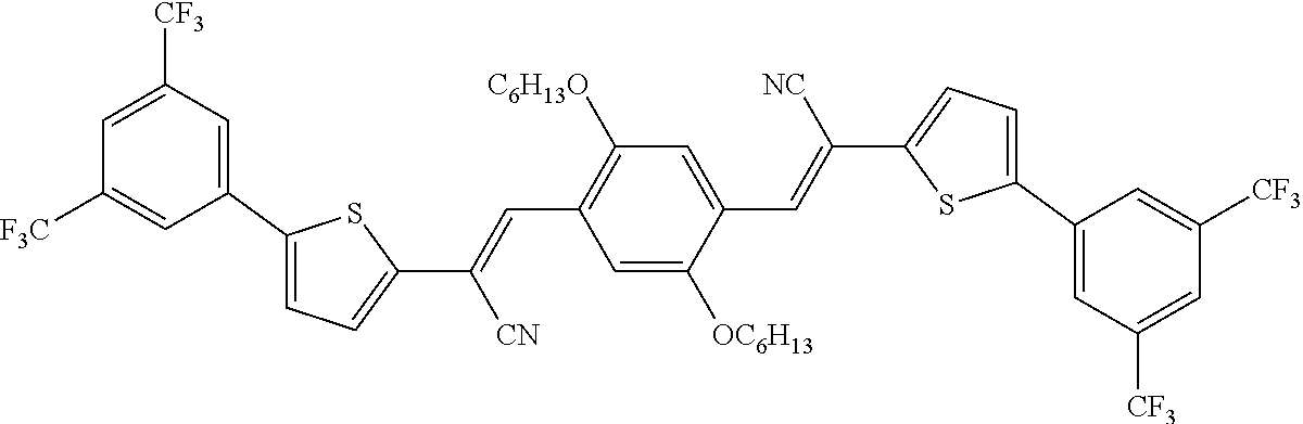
[CF3]C1=CC([F3C])=CC(C2=CC=C(C(=CC3=C([C6H13O])C=C(C=C(C4=CC=C(C5=CC([CF3])=CC([CF3])=C5)S4)[NC])C([OC6H13])=C3)[CN])S2)=C1
